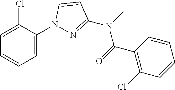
C1(N2N=C(N(C(C3=C(Cl)C=CC=C3)=O)C)C=C2)=CC=CC=C1Cl
